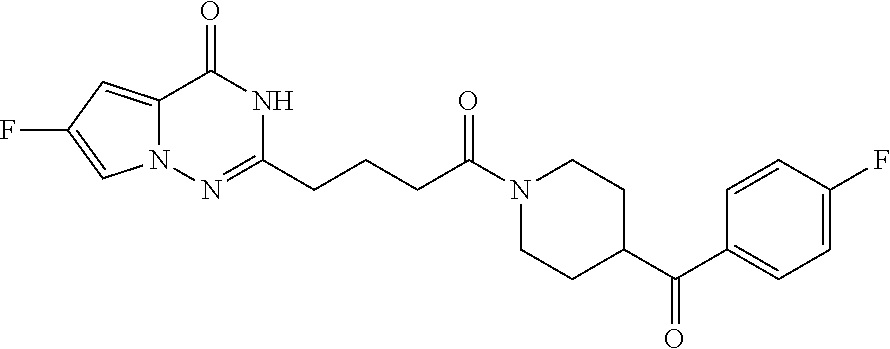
N12C(=CC(F)=C1)C(=O)NC(CCCC(N1CCC(C(C3=CC=C(F)C=C3)=O)CC1)=O)=N2
